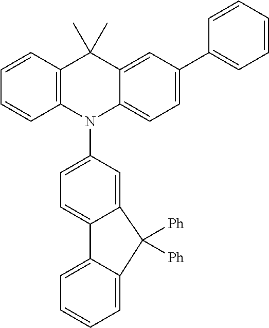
C1=CC2=C(C=C1)N(C1=CC=C3C(=C1)C([Ph])([Ph])C1=CC=CC=C31)C1=CC=C(C3=CC=CC=C3)C=C1C2(C)C
